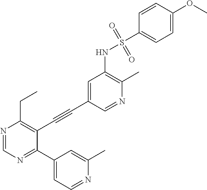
N1=CC(C#CC2=C(CC)N=CN=C2C2=CC=NC(C)=C2)=CC(NS(=O)(C2=CC=C(OC)C=C2)=O)=C1C
